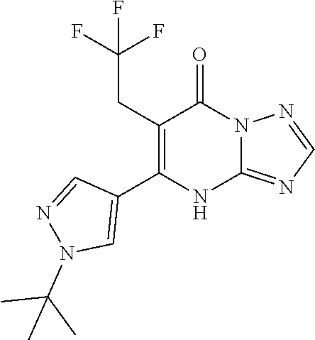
C12=NC=NN1C(=O)C(CC(F)(F)F)=C(C1=CN(C(C)(C)C)N=C1)N2
